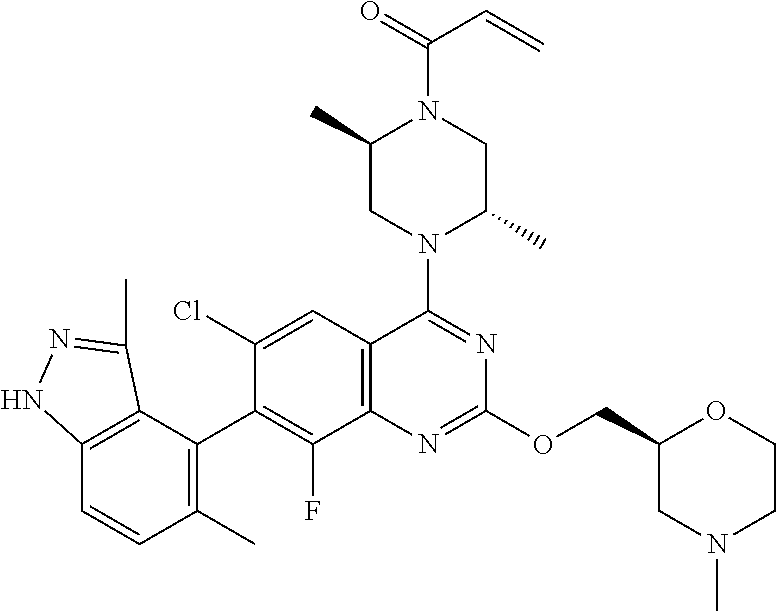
C12=C(C(C3=C(F)C4=C(C=C3Cl)C(N3C(C)CN(C(=O)C=C)C(C)C3)=NC(OCC3CN(C)CCO3)=N4)=C(C)C=C1)C(C)=NN2
